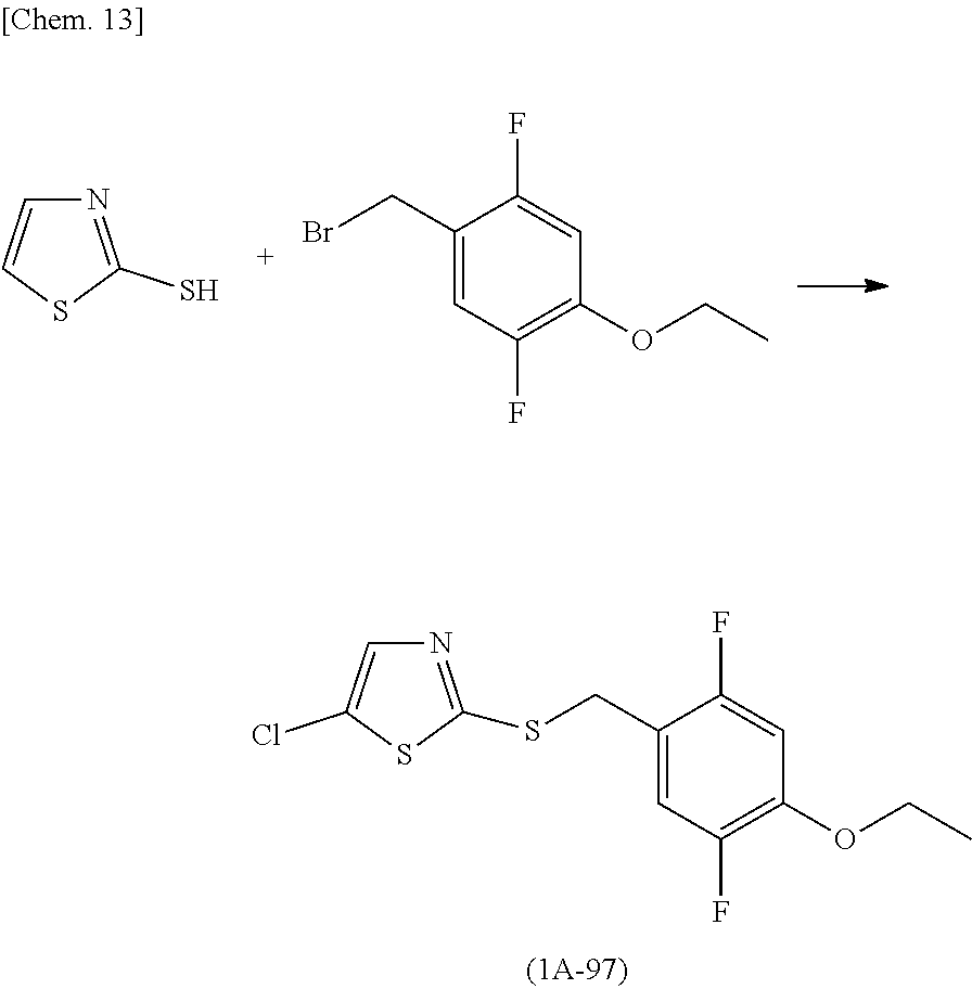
N1=C(S)SC=C1.C1(CBr)=CC(F)=C(OCC)C=C1F.C1(CSC2=NC=C(Cl)S2)=CC(F)=C(OCC)C=C1F
